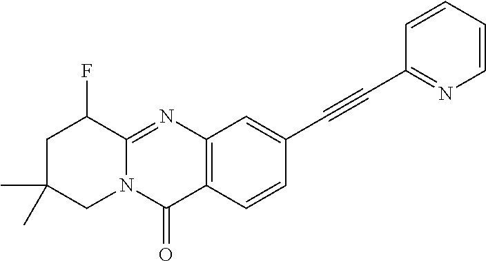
C12=C(C=CC(C#CC3=NC=CC=C3)=C1)C(=O)N1C(=N2)C(F)CC(C)(C)C1
